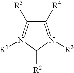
C1([R4])=N([R3])C([R2])N([R1])=C1[R5]
